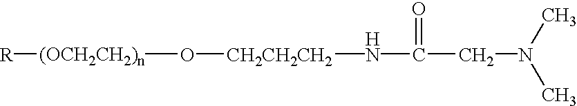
[CH2CH2CH2](NC(=O)CN(C)C)O[(OCH2CH2)n][R]
